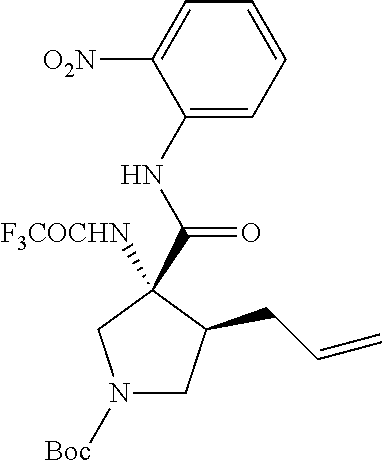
N1([Boc])CC(CC=C)C([F3COCHN])(C(NC2=CC=CC=C2[O2N])=O)C1
